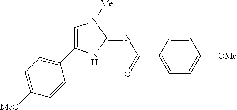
C1=C(C2=CC=C([MeO])C=C2)NC(=NC(=O)C2=CC=C([OMe])C=C2)N1[Me]
